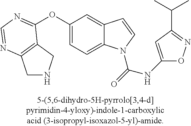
O(C1=CC=C2C(=C1)C=CN2C(=O)NC1=CC(C(C)C)=NO1)C1=NC=NC2=C1CNC2
